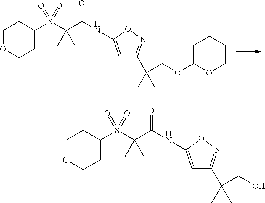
C1=C(NC(C(S(=O)(=O)C2CCOCC2)(C)C)=O)ON=C1C(COC1OCCCC1)(C)C.C1=C(NC(C(S(=O)(=O)C2CCOCC2)(C)C)=O)ON=C1C(CO)(C)C
